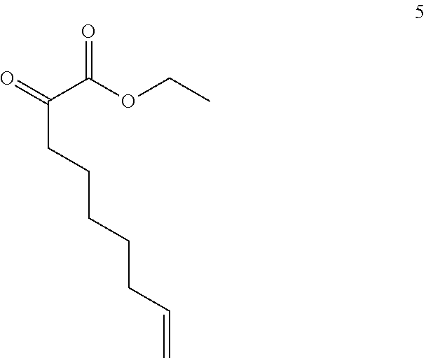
O=C(C(OCC)=O)CCCCCC=C
